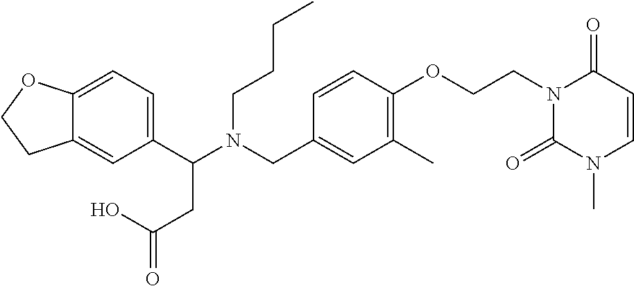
C1(C(N(CC2=CC(C)=C(OCCN3C(=O)N(C)C=CC3=O)C=C2)CCCC)CC(=O)O)=CC=C2C(=C1)CCO2
